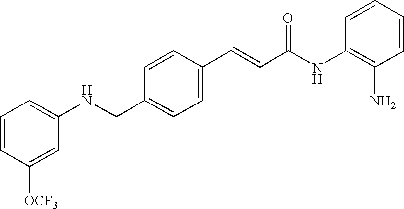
C(C1=CC=C(C=CC(NC2=C(N)C=CC=C2)=O)C=C1)NC1=CC=CC([OCF3])=C1
